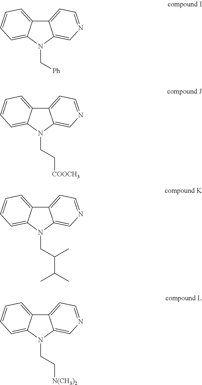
C12=CC=NC=C1N(C[Ph])C1=CC=CC=C21.C12=CC=NC=C1N(CC[COOCH3])C1=CC=CC=C21.C12=CC=NC=C1N(CC(C(C)C)C)C1=CC=CC=C21.C12=CC=NC=C1N(CC[N(CH3)2])C1=CC=CC=C21
